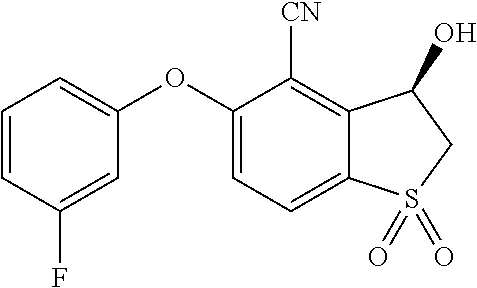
C1=CC(F)=CC(OC2=CC=C3C(=C2[CN])C(O)CS3(=O)=O)=C1
